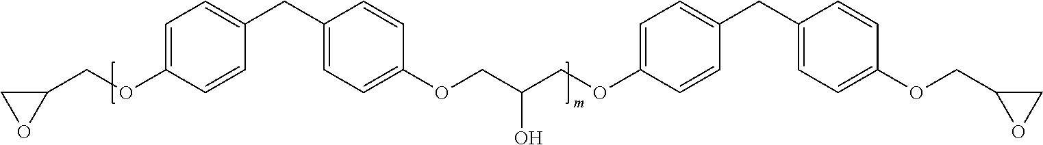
C1=C(OCC2CO2)C=CC(CC2=CC=C(OCC(COC3=CC=C(CC4=CC=C(OCC5CO5)C=C4)C=C3)O)C=C2)=C1
